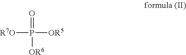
[R7O]P([OR5])(=O)[OR6]
